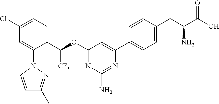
C1(C(OC2=NC(N)=NC(C3=CC=C(CC(C(O)=O)N)C=C3)=C2)[CF3])=CC=C(Cl)C=C1N1C=CC(C)=N1
